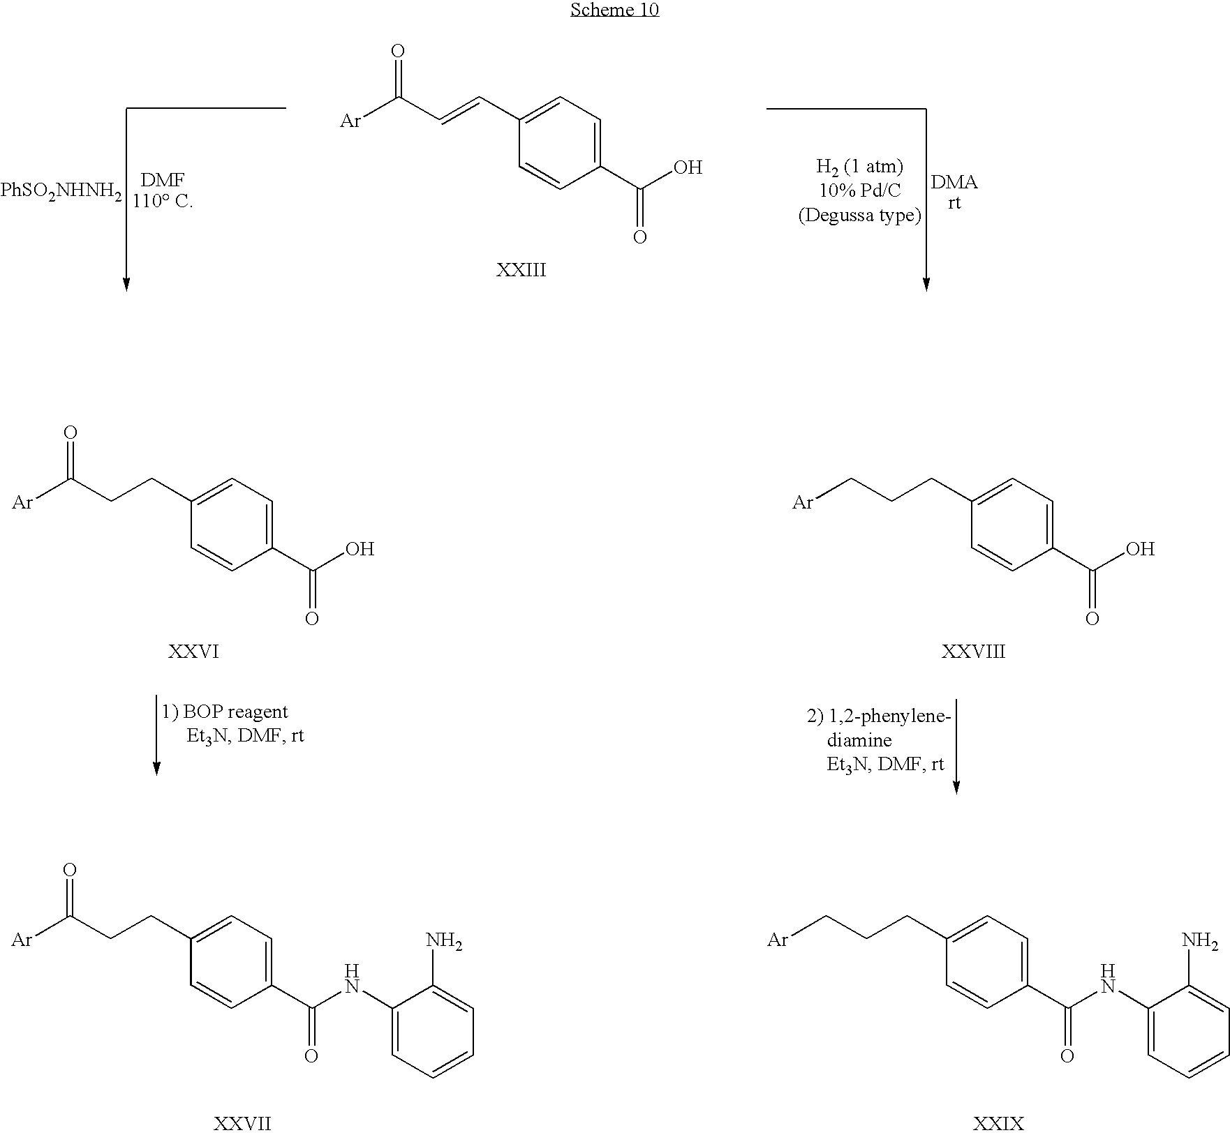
C1(C=CC([Ar])=O)=CC=C(C(O)=O)C=C1.[PhSO2NHNH2].C1(CCC([Ar])=O)=CC=C(C(O)=O)C=C1.C1(CCC[Ar])=CC=C(C(O)=O)C=C1.C1(CCC([Ar])=O)=CC=C(C(NC2=CC=CC=C2N)=O)C=C1.C1(CCC[Ar])=CC=C(C(NC2=CC=CC=C2N)=O)C=C1
